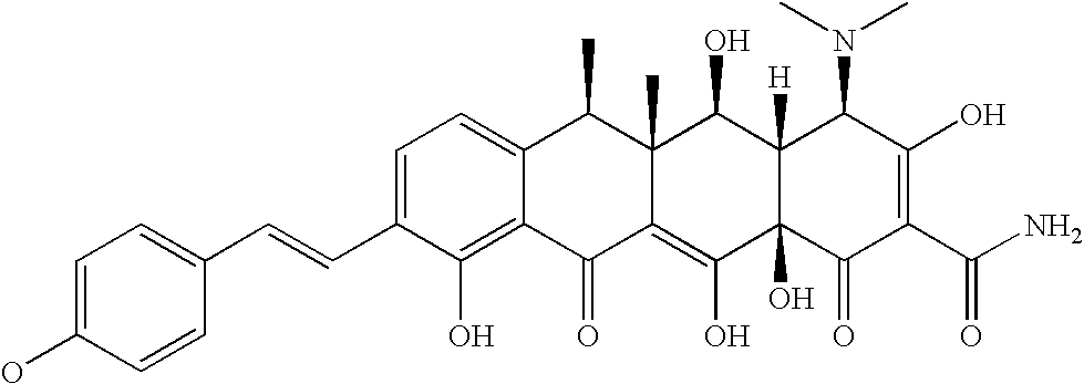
OC1=CC=C(C=CC2=CC=C3C(=C2O)C(=O)C2=C(O)C4(O)C([H])(C(O)C2(C)C3C)C(N(C)C)C(O)=C(C(=O)N)C4=O)C=C1
